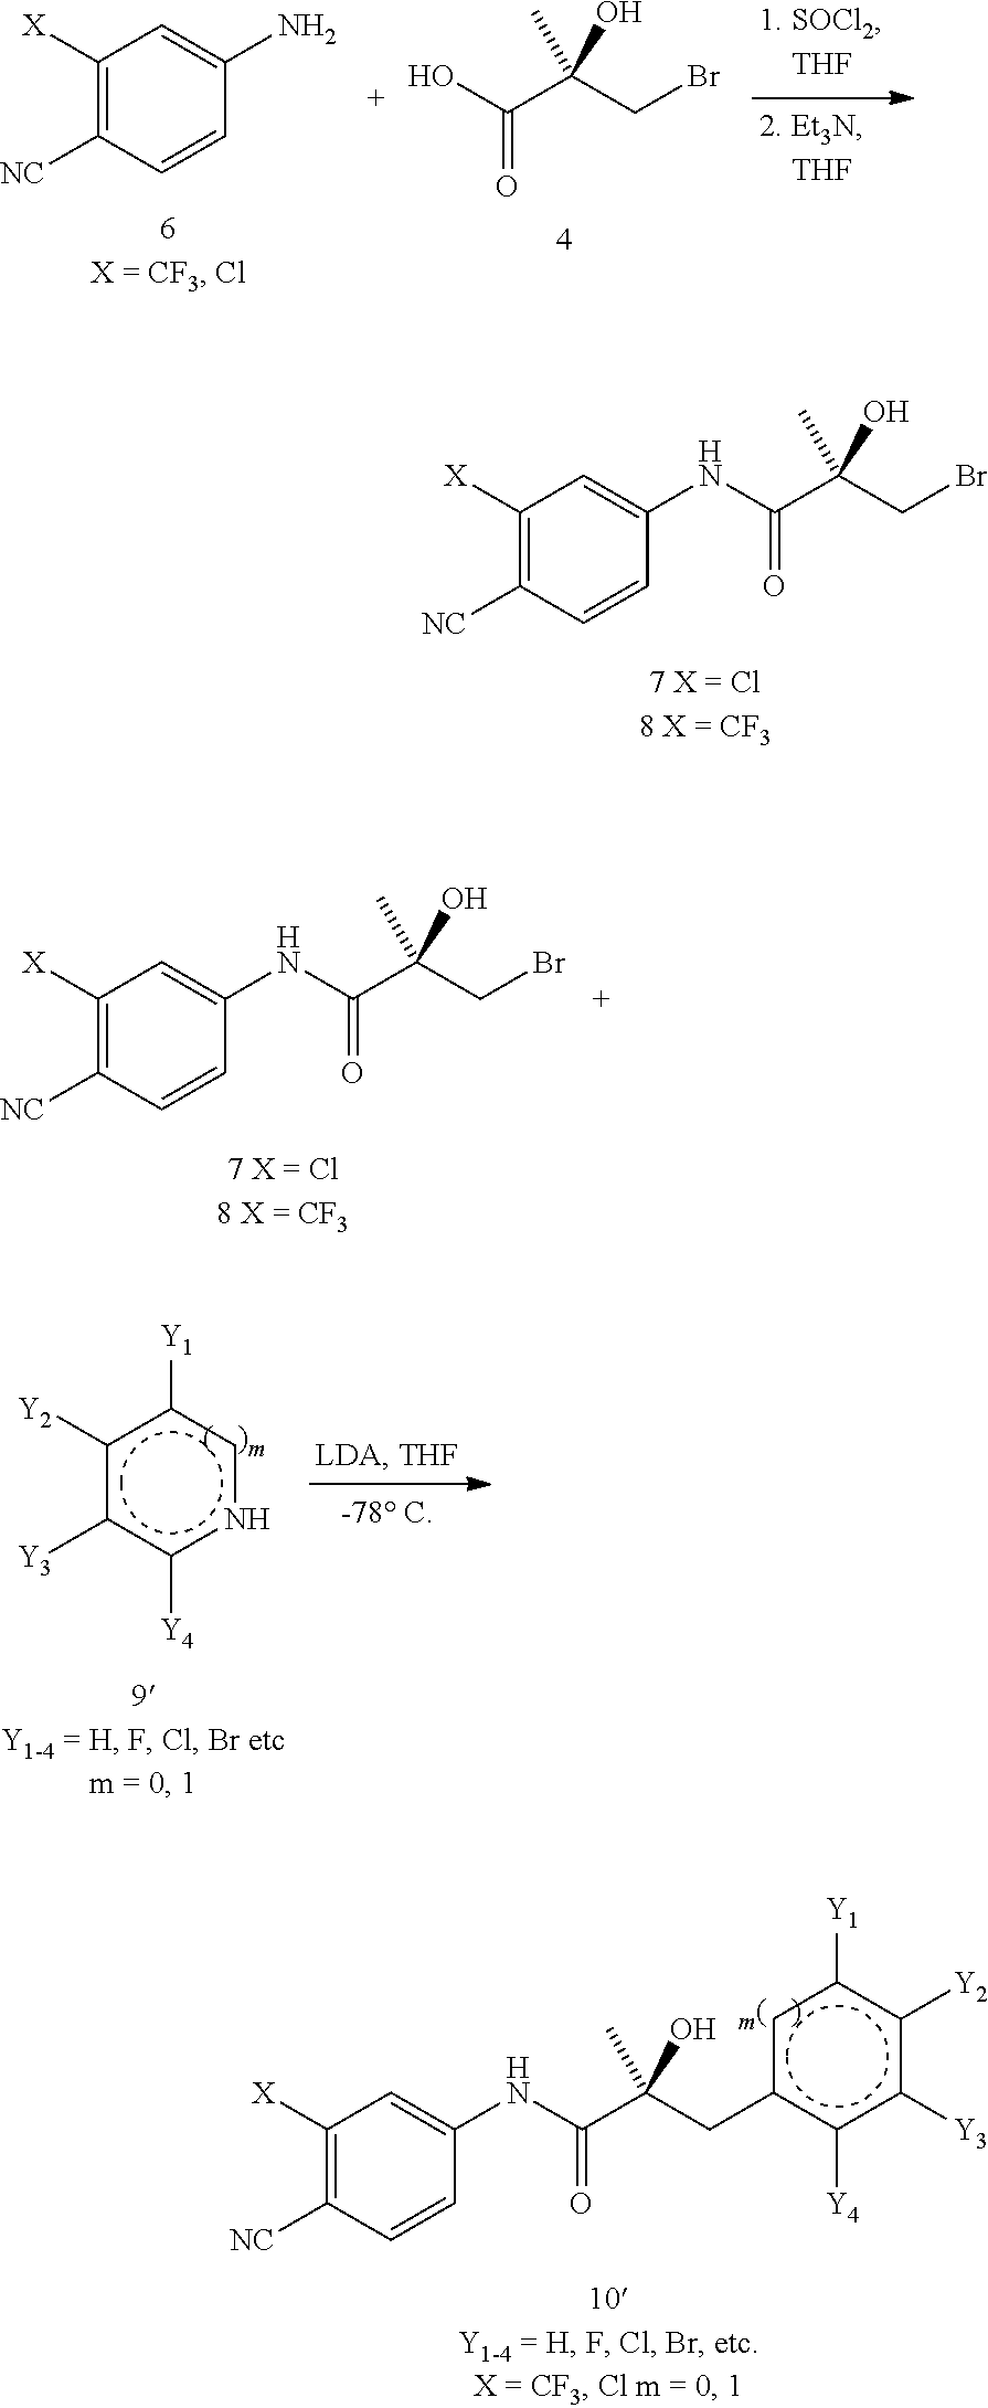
C1([X])=C([NC])C=CC(N)=C1.OC(C(CBr)(C)O)=O.C1([X])=C([NC])C=CC(NC(C(CBr)(O)C)=O)=C1.C1([X])=C([NC])C=CC(NC(C(CBr)(O)C)=O)=C1.c1([Y2])c([Y3])c([Y4])ncc1[Y1].C1([X])=C([NC])C=CC(NC(C(Cc2cc([Y1])c([Y2])c([Y3])c2[Y4])(O)C)=O)=C1
